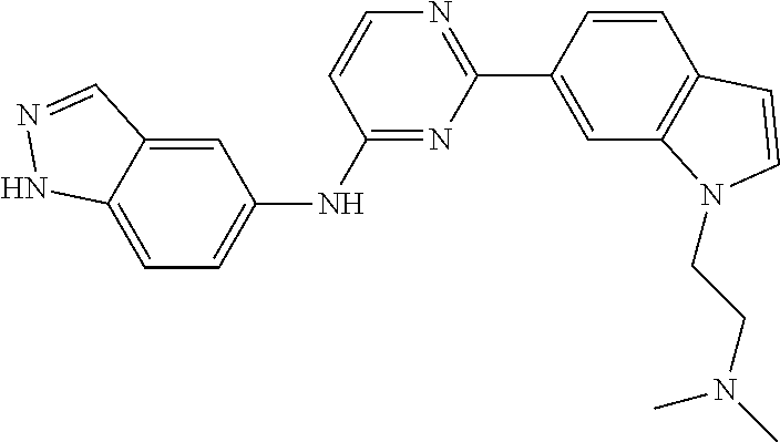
C12=CC=C(NC3=NC(C4=CC5=C(C=C4)C=CN5CCN(C)C)=NC=C3)C=C1C=NN2
